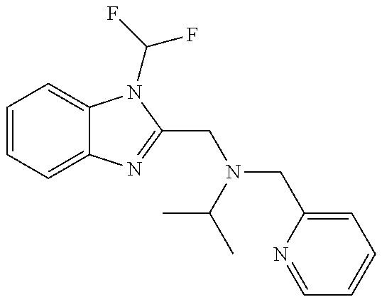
C1=CC=C2C(=C1)N(C(F)F)C(CN(C(C)C)CC1=CC=CC=N1)=N2
